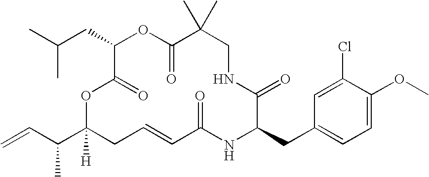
C(C1OC(=O)C(C)(C)CNC(=O)C(CC2=CC=C(OC)C(Cl)=C2)NC(=O)C=CCC(C(C=C)C)([H])OC1=O)C(C)C
